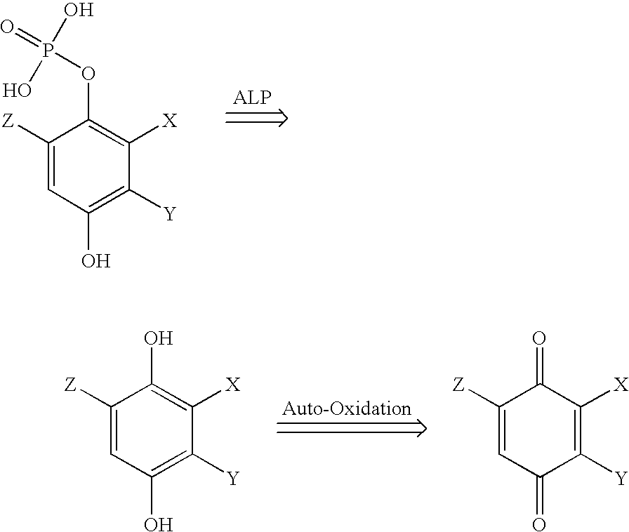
C1([Z])=CC(O)=C([Y])C([X])=C1OP(=O)(O)O.C1([Z])=CC(O)=C([Y])C([X])=C1O.C1([Z])=CC(=O)C([Y])=C([X])C1=O
